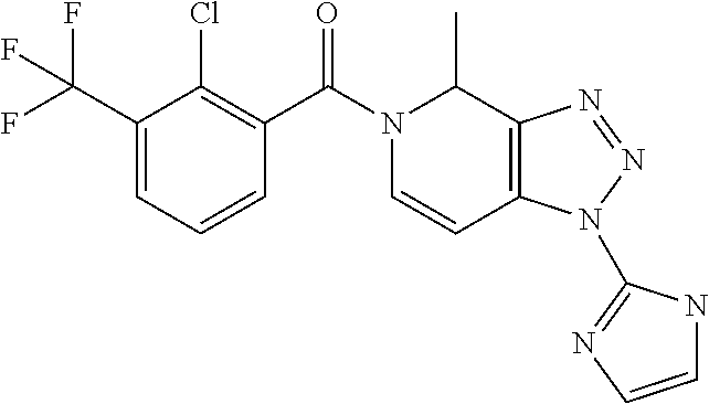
C1(C(F)(F)F)=CC=CC(C(N2C(C)C3=C(C=C2)N(C2=NC=CN2)N=N3)=O)=C1Cl
